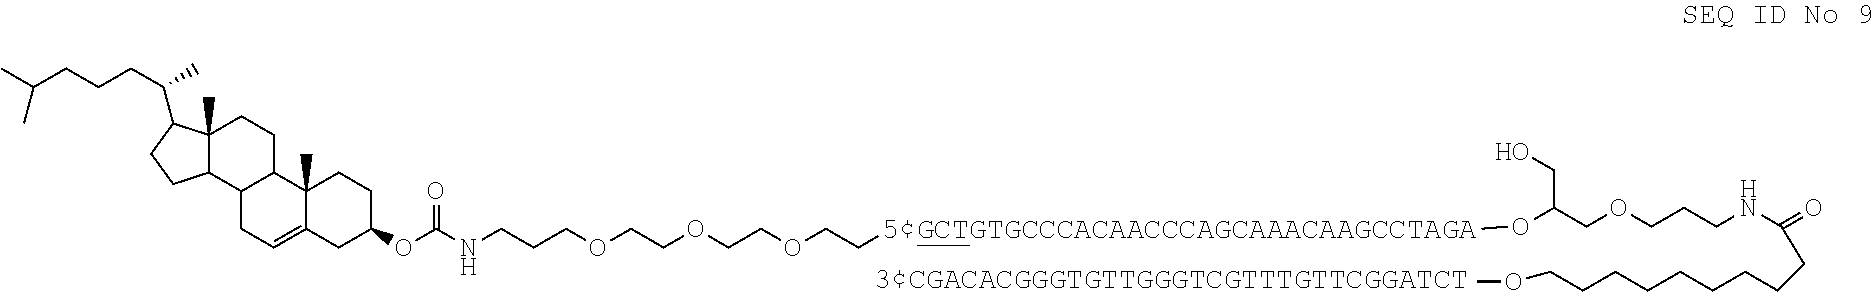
C12CC=C3C(C)(C1CCC1(C)C2CCC1C(CCCC(C)C)C)CCC(OC(NCCCOCCOCCOCC[5GCTGTGCCCACAACCCAGCAAACAAGCCTAGA]OC(CO)COCCCNC(=O)CCCCCCCCCOC)=O)C3.[3CGACACGGGTGTTGGGTCGTTTGTTCGGATCT]
